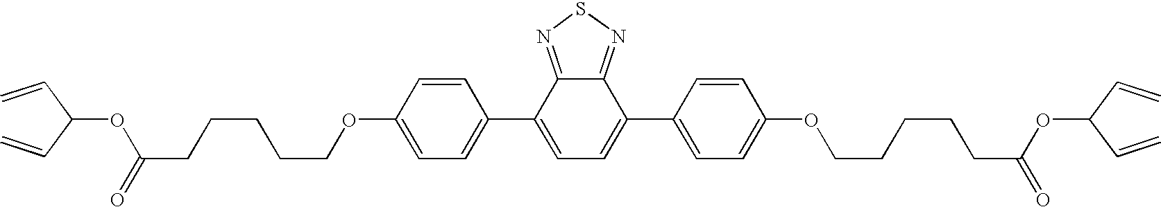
C1=CC(OCCCCCC(OC(C=C)C=C)=O)=CC=C1C1=CC=C(C2=CC=C(OCCCCCC(OC(C=C)C=C)=O)C=C2)C2=NSN=C12
